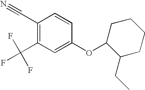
C1(C#N)=C(C(F)(F)F)C=C(OC2C(CC)CCCC2)C=C1
